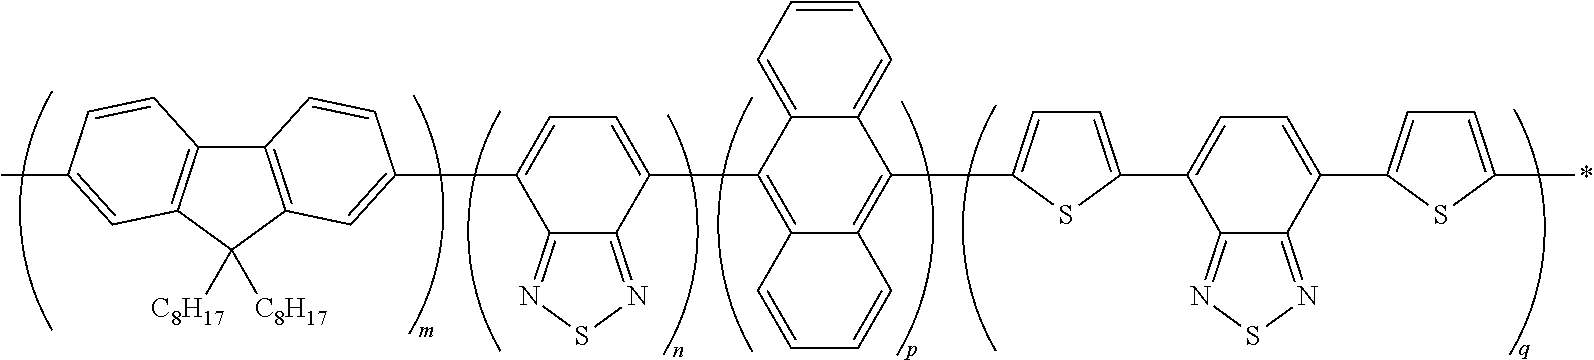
C12=C(C([C8H17])([C8H17])C3=C1C=CC(C)=C3)C=C(C1=CC=C(C3=C4C(=C(C5=CC=C(C6=CC=C(C7=CC=C(*)S7)C7=NSN=C67)S5)C5=CC=CC=C35)C=CC=C4)C3=NSN=C13)C=C2
